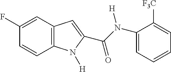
C1(F)=CC2=C(C=C1)N([H])C(C(=O)N(C1=CC=CC=C1[F3C])[H])=C2
